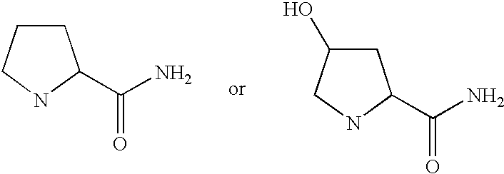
C1CCNC1C(N)=O.C1C(O)CNC1C(N)=O
